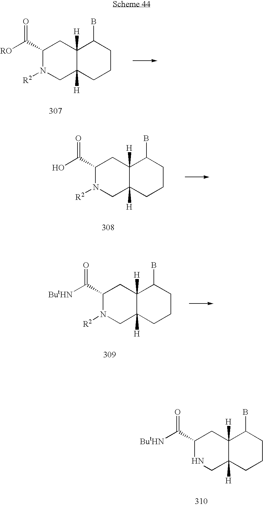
[RO]C(C1N([R2])CC2([H])C([H])(C1)C(B)CCC2)=O.OC(C1N([R2])CC2([H])C([H])(C1)C(B)CCC2)=O.[ButHN]C(C1N([R2])CC2([H])C([H])(C1)C(B)CCC2)=O.[ButHN]C(C1NCC2([H])C([H])(C1)C(B)CCC2)=O
